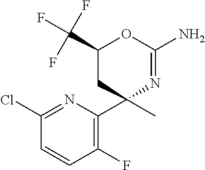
N1=C(Cl)C=CC(F)=C1C1(C)CC(C(F)(F)F)OC(N)=N1
